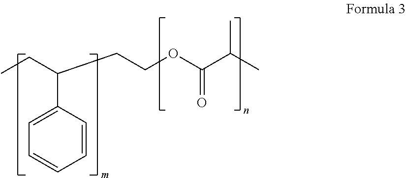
C1=CC(C(CC)CCOC(C(C)C)=O)=CC=C1
